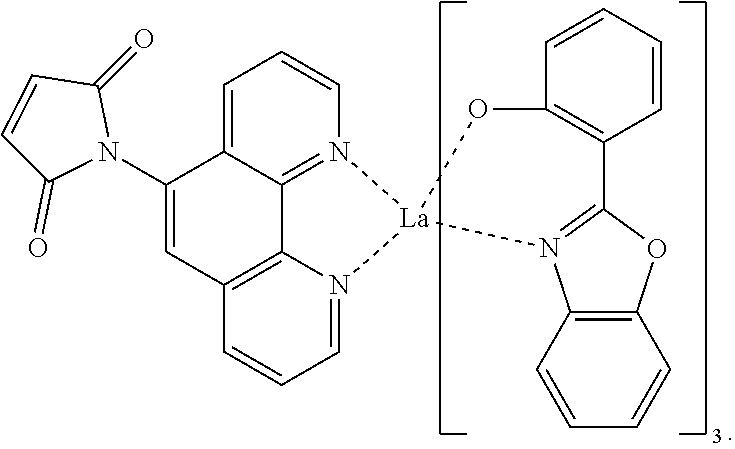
C1=CC2=C(C=C1)OC1=N2[La]2(N3=C4C(=CC=C3)C(N3C(=O)C=CC3=O)=CC3=C4N2=CC=C3)OC2=C1C=CC=C2
